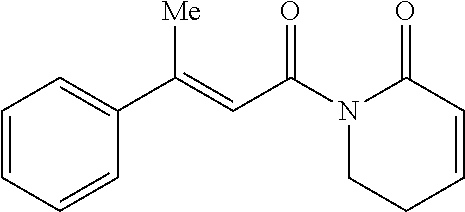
C1=CC=CC(C(=CC(N2CCC=CC2=O)=O)[Me])=C1
